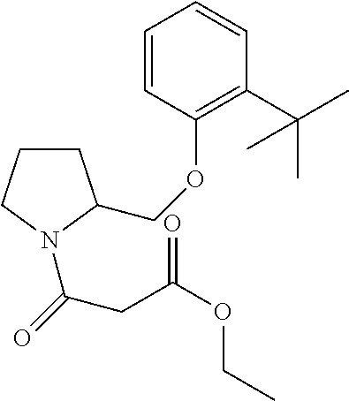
C1CCN(C(CC(OCC)=O)=O)C1COC1=C(C(C)(C)C)C=CC=C1
